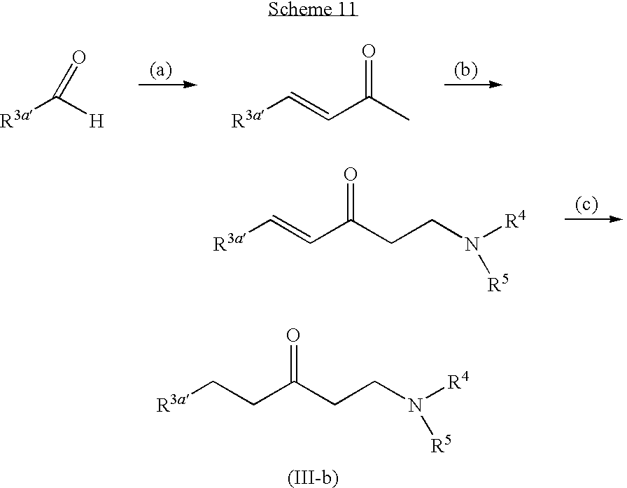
[R3a]C([H])=O.[R3a]C=CC(C)=O.[R3a]C=CC(CCN([R4])[R5])=O.[R3a]CCC(CCN([R4])[R5])=O
